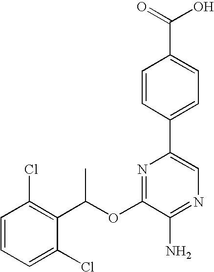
C1=CC(Cl)=C(C(OC2=NC(C3=CC=C(C(=O)O)C=C3)=CN=C2N)C)C(Cl)=C1
